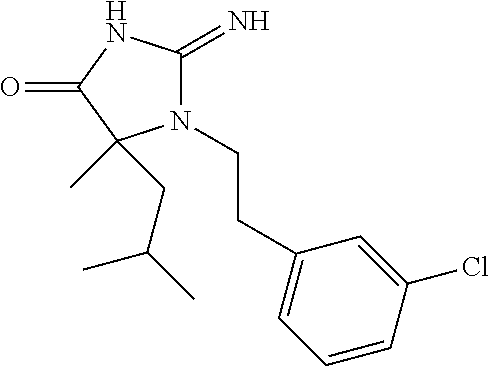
N1(CCC2=CC=CC(Cl)=C2)C(=N)NC(=O)C1(C)CC(C)C
